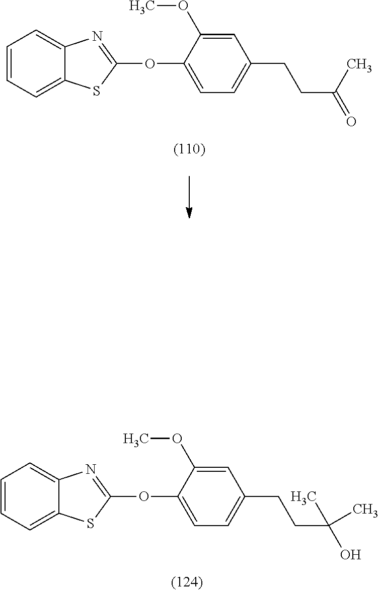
C1=CC=C2C(=C1)N=C(OC1=CC=C(CCC(C)(O)C)C=C1OC)S2.C1=CC=C2C(=C1)N=C(OC1=CC=C(CCC(C)=O)C=C1OC)S2
